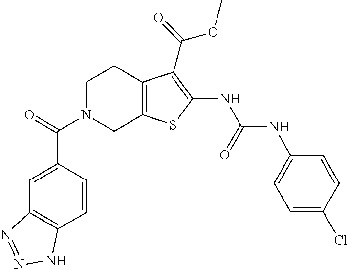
O=C(N1CC2=C(CC1)C(C(=O)OC)=C(NC(NC1=CC=C(Cl)C=C1)=O)S2)C1=CC2=C(C=C1)NN=N2
